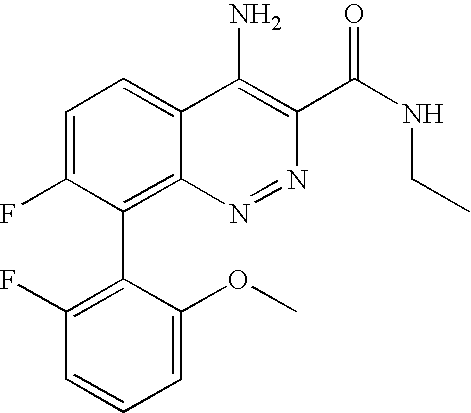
C1(F)=C(C2=C3C(=CC=C2F)C(N)=C(C(NCC)=O)N=N3)C(OC)=CC=C1
